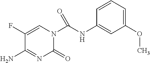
C1=C(F)C(N)=NC(=O)N1C(NC1=CC(OC)=CC=C1)=O
